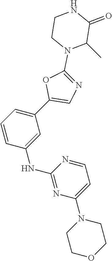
C1=CC(NC2=NC(N3CCOCC3)=CC=N2)=CC(C2=CN=C(N3C(C)C(=O)NCC3)O2)=C1
